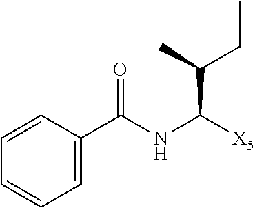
C1(C(NC([X5])C(C)CC)=O)=CC=CC=C1
